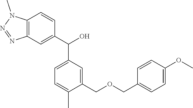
C12=C(C=C(C(O)C3=CC=C(C)C(COCC4=CC=C(OC)C=C4)=C3)C=C1)N=NN2C
